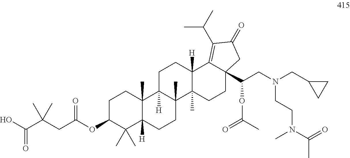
OC(C(CC(OC1C(C)(C)C2([H])C(C)(CC1)C1([H])C(C)(CC2)C2(C)C([H])(CC1)C1=C(C(C)C)C(=O)CC1(C(CN(CC1CC1)CCN(C(=O)C)C)OC(=O)C)CC2)=O)(C)C)=O
